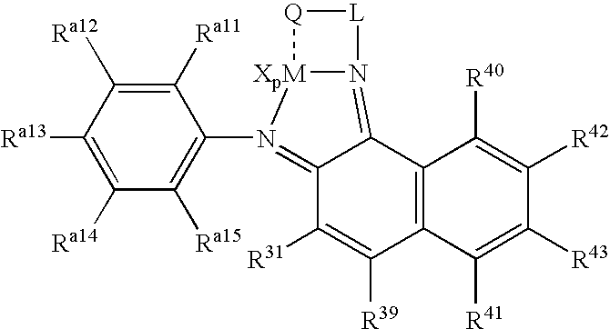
C1([Ra13])=C([Ra14])C([Ra15])=C(N2=C3C([R31])=C([R39])C4=C(C3=N3[XpM]2[Q][L]3)C([R40])=C([R42])C([R43])=C4[R41])C([Ra11])=C1[Ra12]
